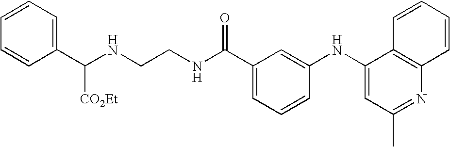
C(C1=CC=CC(NC2=CC(C)=NC3=C2C=CC=C3)=C1)(NCCNC(C1=CC=CC=C1)[CO2Et])=O
